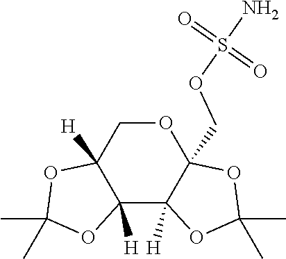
C12([H])C3([H])C(COS(N)(=O)=O)(OCC1([H])OC(C)(C)O2)OC(C)(C)O3
